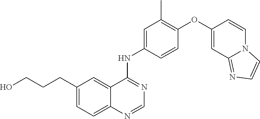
C1=CC(NC2=NC=NC3=CC=C(CCCO)C=C23)=CC(C)=C1OC1=CC2=NC=CN2C=C1
